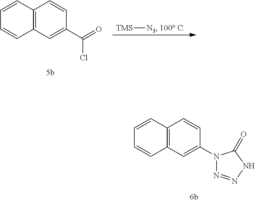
C12=C(C=C(N3N=NNC3=O)C=C1)C=CC=C2.C12=C(C=C(C(=O)Cl)C=C1)C=CC=C2.[TMS][N3].[100 C]
